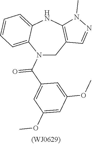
N1(C(C2=CC(OC)=CC(OC)=C2)=O)CC2=C(NC3=CC=CC=C13)N(C)N=C2
